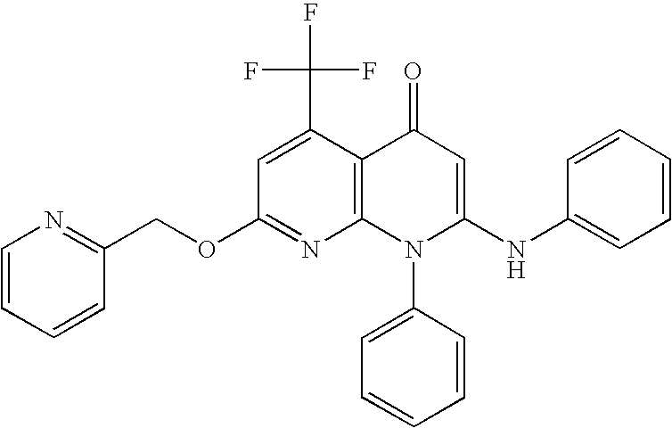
C1(OCC2=NC=CC=C2)=NC2=C(C(C(F)(F)F)=C1)C(=O)C=C(NC1=CC=CC=C1)N2C1=CC=CC=C1
